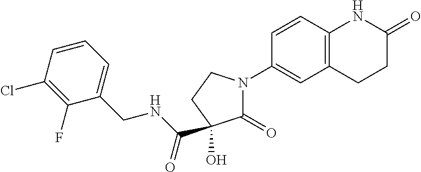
C1(=O)N(C2=CC3=C(C=C2)NC(=O)CC3)CCC1(C(NCC1=CC=CC(Cl)=C1F)=O)O
